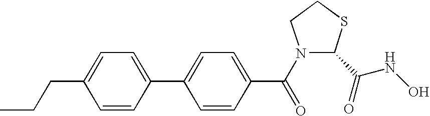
CCCC1=CC=C(C2=CC=C(C(=O)N3C(C(NO)=O)SCC3)C=C2)C=C1
